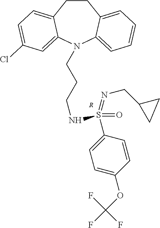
C1CC2=CC=C(Cl)C=C2N(CCCNS(C2=CC=C(OC(F)(F)F)C=C2)(=NCC2CC2)=O)C2=CC=CC=C12.[R]
